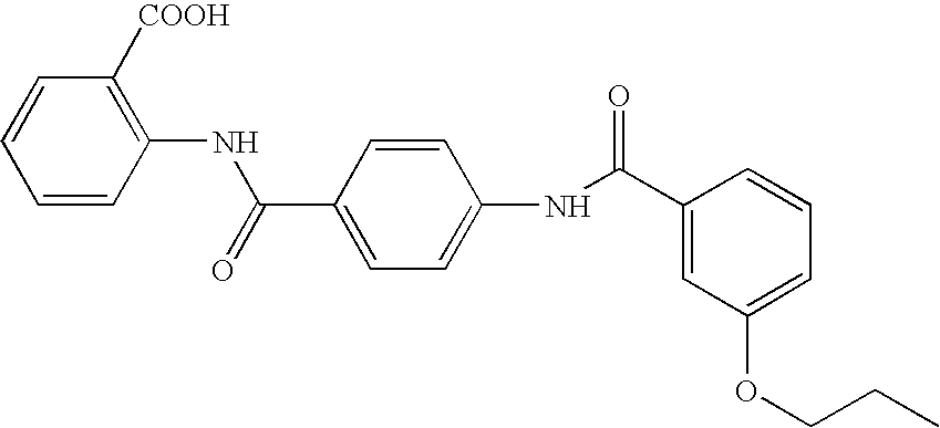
C1=CC([COOH])=C(NC(C2=CC=C(NC(C3=CC(OCCC)=CC=C3)=O)C=C2)=O)C=C1
